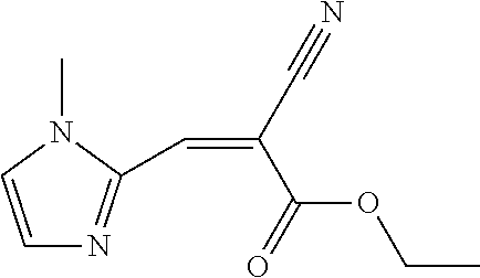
C1=CN(C)C(C=C(C#N)C(=O)OCC)=N1
